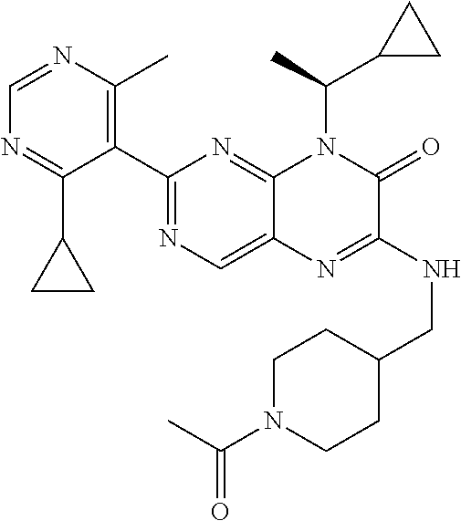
C1(C2=NC=C3C(=N2)N(C(C2CC2)C)C(=O)C(NCC2CCN(C(C)=O)CC2)=N3)=C(C)N=CN=C1C1CC1
